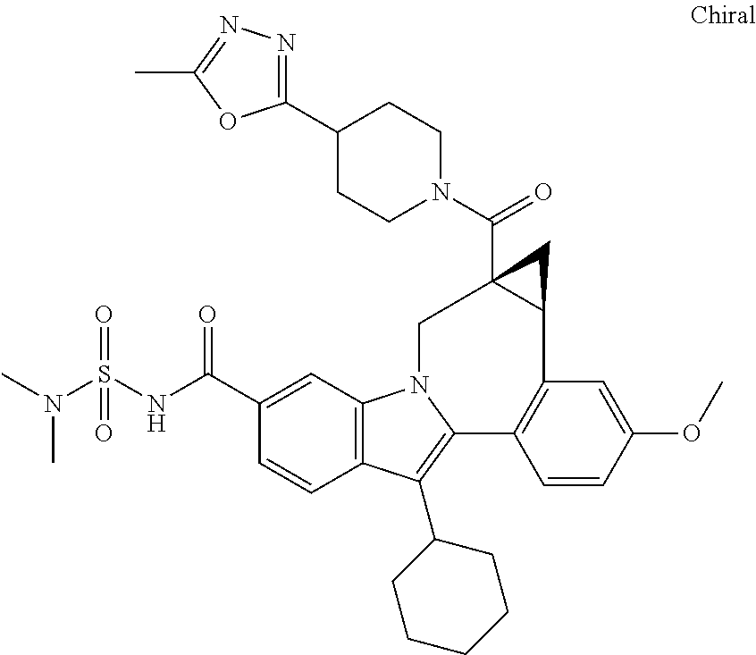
C12=C(C=C(C(NS(N(C)C)(=O)=O)=O)C=C1)N1C(=C2C2CCCCC2)C2=C(C=C(OC)C=C2)C2CC2(C(=O)N2CCC(C3=NN=C(C)O3)CC2)C1
